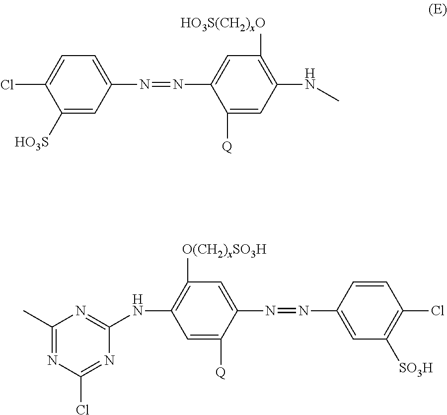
CNC1=C([HO3S(CH2)xO])C=C(N=NC2=CC=C(Cl)C([HO3S])=C2)C([Q])=C1.C1=C([Q])C(N=NC2=CC([SO3H])=C(Cl)C=C2)=CC([O(CH2)xSO3H])=C1NC1=NC(C)=NC(Cl)=N1
